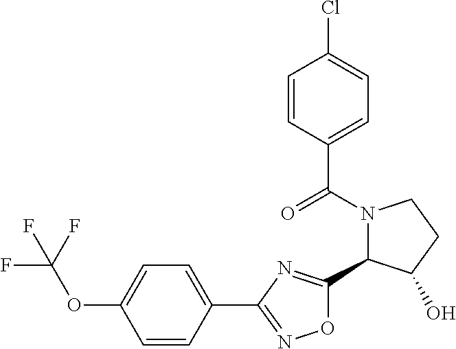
C1=CC(C(=O)N2C(C3=NC(C4=CC=C(OC(F)(F)F)C=C4)=NO3)C(O)CC2)=CC=C1Cl
